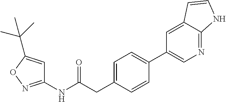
C1=C(CC(NC2=NOC(C(C)(C)C)=C2)=O)C=CC(C2=CN=C3C(=C2)C=CN3)=C1
